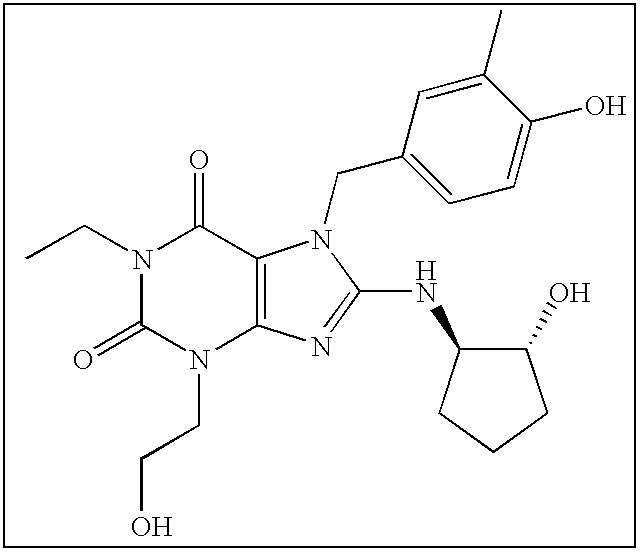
N1(CC)C(=O)N(CCO)C2=C(C1=O)N(CC1=CC=C(O)C(C)=C1)C(NC1C(O)CCC1)=N2
